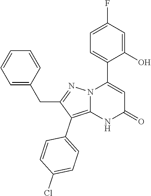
C1(O)=CC(F)=CC=C1C1=CC(=O)NC2=C(C3=CC=C(Cl)C=C3)C(CC3=CC=CC=C3)=NN12
